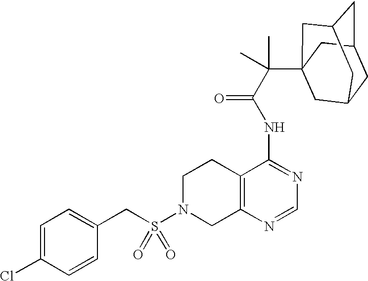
C1N(S(CC2=CC=C(Cl)C=C2)(=O)=O)CC2=C(C1)C(NC(=O)C(C13CC4CC(CC(C1)C4)C3)(C)C)=NC=N2
